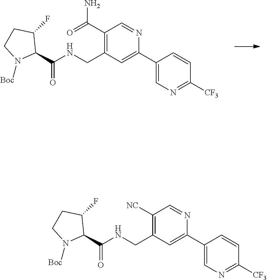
C1(C2=CC(CNC(C3C(F)CCN3[Boc])=O)=C(C(=O)N)C=N2)=CN=C([CF3])C=C1.C1(C2=CC(CNC(C3C(F)CCN3[Boc])=O)=C([NC])C=N2)=CN=C([CF3])C=C1
